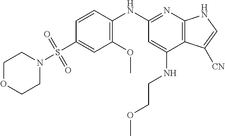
C1=CC(NC2=NC3=C(C(NCCOC)=C2)C([CN])=CN3)=C(OC)C=C1S(N1CCOCC1)(=O)=O
